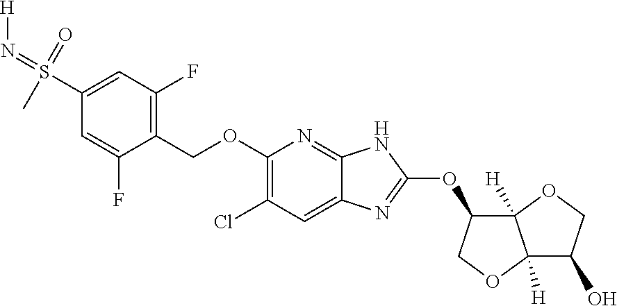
C1(COC2=C(Cl)C=C3C(=N2)NC(OC2C4([H])C([H])(OC2)C(O)CO4)=N3)=C(F)C=C(S(=N[H])(=O)C)C=C1F
